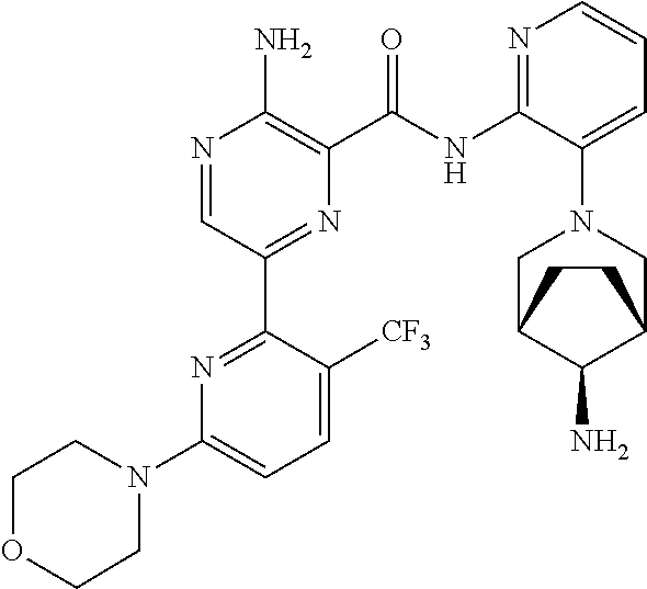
N1=CC(C2=NC(N3CCOCC3)=CC=C2[CF3])=NC(C(NC2=NC=CC=C2N2CC3C(N)C(C2)CC3)=O)=C1N
